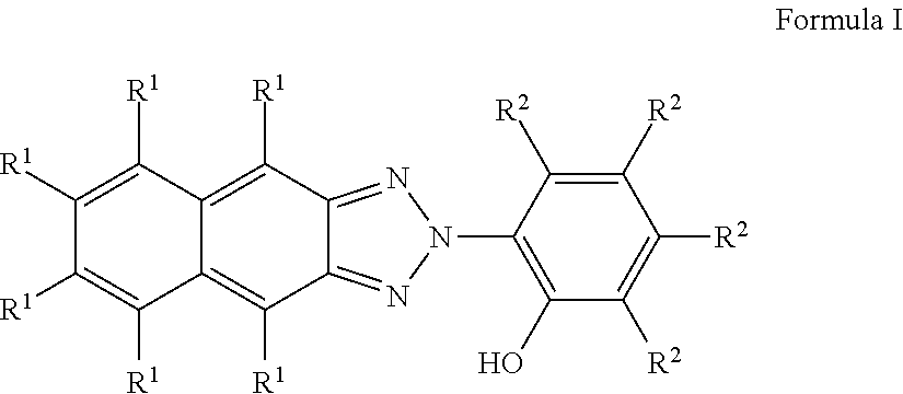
C1([R1])=C([R1])C([R1])=C([R1])C2=C([R1])C3=NN(C4=C(O)C([R2])=C([R2])C([R2])=C4[R2])N=C3C([R1])=C12
